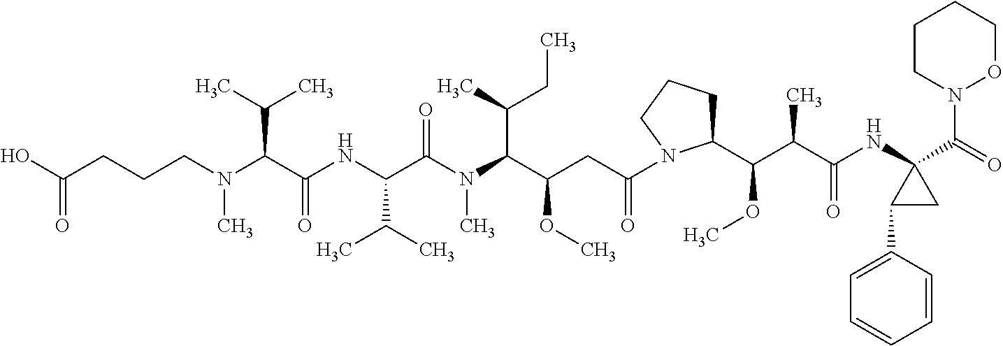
N(C)(C(C(NC(C(N(C(C(CC(N1C(C(C(C(NC2(C(=O)N3OCCCC3)C(C3=CC=CC=C3)C2)=O)C)OC)CCC1)=O)OC)C(C)CC)C)=O)C(C)C)=O)C(C)C)CCCC(O)=O
